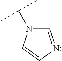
C1=NC=CN1C(C)C
